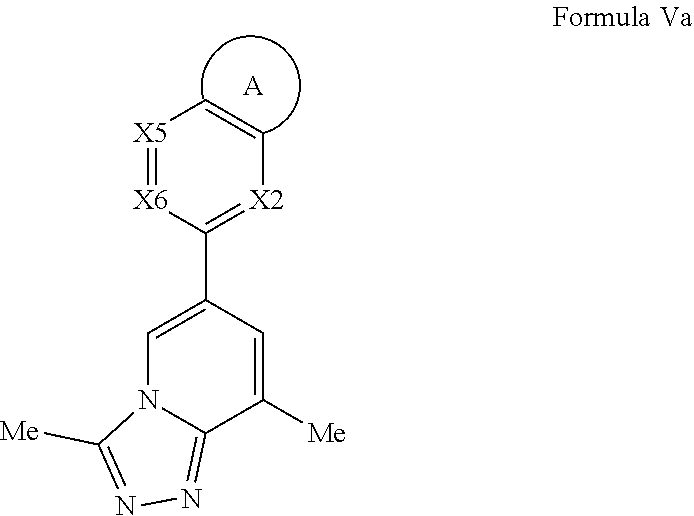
[X6]1=[X5]C=C[X2]=C1C1=CN2C(=NN=C2[Me])C([Me])=C1.[A]
